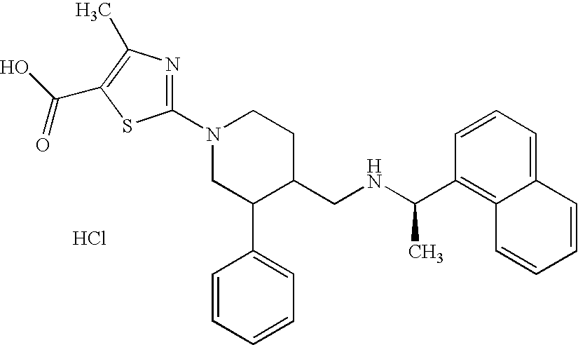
Cl.C1(N2CC(C3=CC=CC=C3)C(CNC(C)C3=C4C(=CC=C3)C=CC=C4)CC2)=NC(C)=C(C(O)=O)S1
